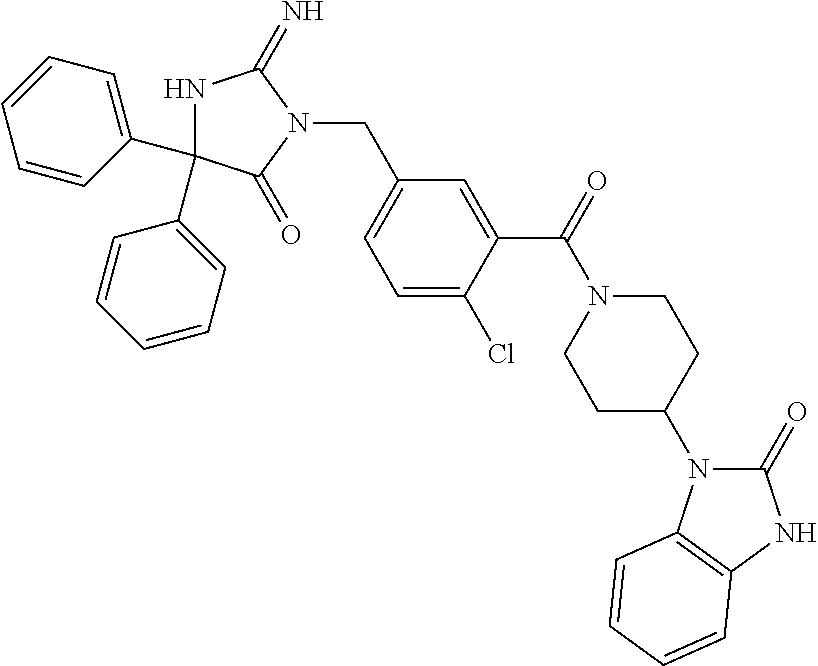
N1C(C2=CC=CC=C2)(C2=CC=CC=C2)C(=O)N(CC2=CC=C(Cl)C(C(=O)N3CCC(N4C(=O)NC5=C4C=CC=C5)CC3)=C2)C1=N
